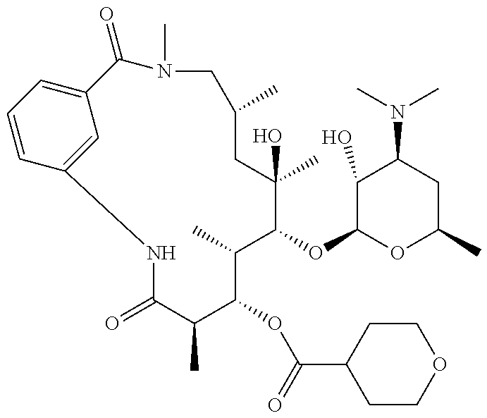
C1=CC=C2C=C1NC(=O)C(C)C(OC(C1CCOCC1)=O)C(C)C(OC1OC(C)CC(N(C)C)C1O)C(C)(O)CC(C)CN(C)C2=O
